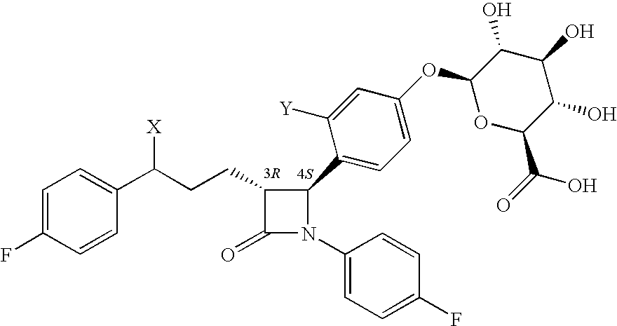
C1=C(F)C=CC(C(CCC2C(=O)N(C3=CC=C(F)C=C3)C2C2=CC=C(OC3OC(C(=O)O)C(O)C(O)C3O)C=C2[Y])[X])=C1.[4S]
